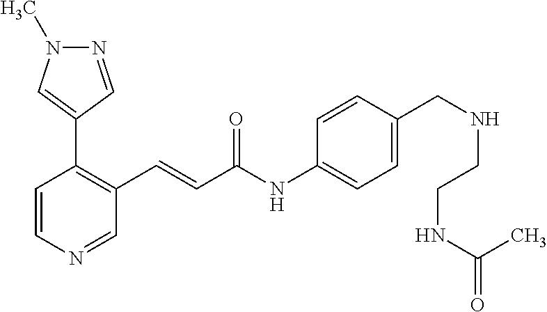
C1=CN=CC(C=CC(=O)NC2=CC=C(CNCCNC(C)=O)C=C2)=C1C1=CN(C)N=C1
